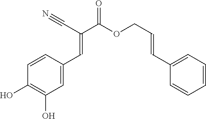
C1=CC(C=C(C(OCC=CC2=CC=CC=C2)=O)C#N)=CC(O)=C1O
